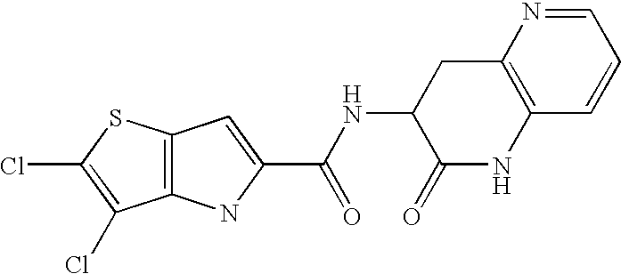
C(NC1C(=O)NC2=C(C1)N=CC=C2)(=O)C1=CC2=C(N1)C(Cl)=C(Cl)S2
